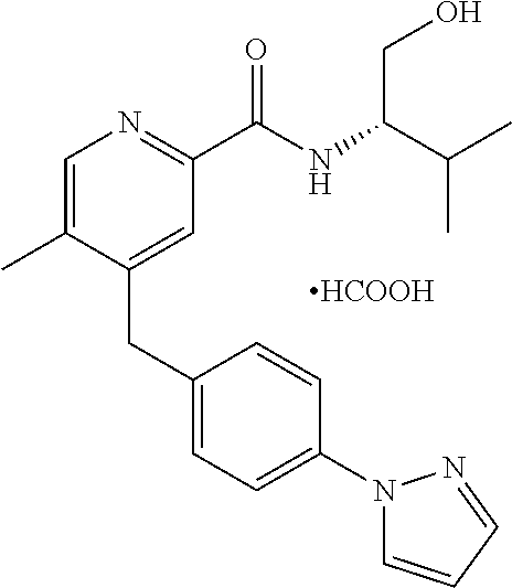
C1=C(C)C(CC2=CC=C(N3C=CC=N3)C=C2)=CC(C(NC(C(C)C)CO)=O)=N1.[HCOOH]
